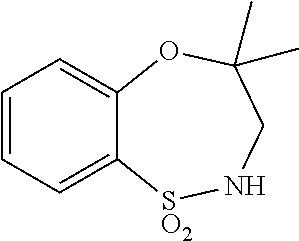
C1=CC=C2C(=C1)OC(C)(C)CN[SO2]2
